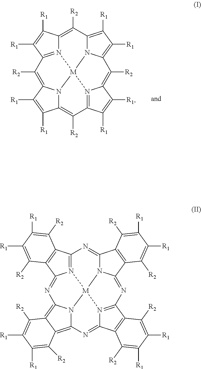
C1([R2])=C2N3=C(C([R1])=C2[R1])C([R2])=C2N4C(=C([R2])C5=N6C(=C([R2])C7=C([R1])C([R1])=C1N7[M]346)C([R1])=C5[R1])C([R1])=C2[R1].N1=C2N3C(=NC4=N5C(=NC6=C7C(=C8N=C9N(=C1C1=C9C([R2])=C([R1])C([R1])=C1[R2])[M]35N68)C([R2])=C([R1])C([R1])=C7[R2])C1=C4C([R2])=C([R1])C([R1])=C1[R2])C1=C2C([R2])=C([R1])C([R1])=C1[R2]
